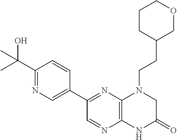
C1(C(O)(C)C)=NC=C(C2=NC3=C(N=C2)NC(=O)CN3CCC2COCCC2)C=C1
